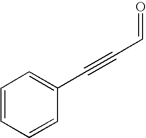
C1=CC=CC(C#CC=O)=C1
